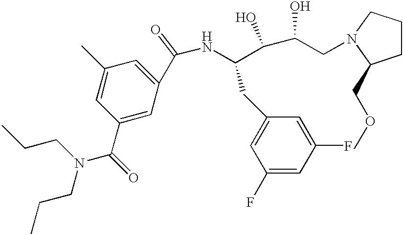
C(C1=CC(C)=CC(C(=O)N(CCC)CCC)=C1)(NC(C(C(CN1CCCC1COC)O)O)CC1=CC(F)=CC(F)=C1)=O
